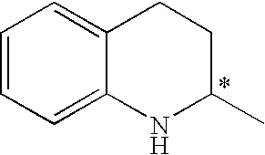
C1=CC=C2C(=C1)CCC(C)N2
